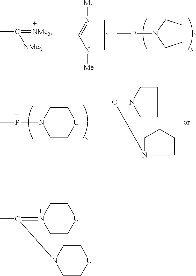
CC(=[NMe2])[NMe2].N1([Me])CCN([Me])=C1C.C1CCN(PC)C1.N1(PC)CC[U]CC1.C1CCCN1=C(C)N1CCCC1.N1(=C(C)N2CC[U]CC2)CC[U]CC1
